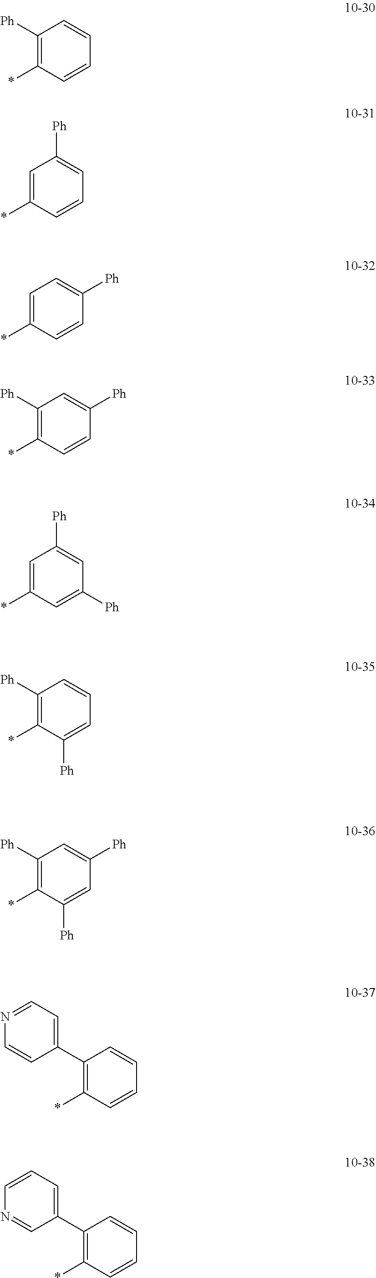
C1([Ph])=C(*)C=CC=C1.C1=C(*)C=CC=C1[Ph].C1=C(*)C=CC([Ph])=C1.C1([Ph])=C(*)C=CC([Ph])=C1.C1=C(*)C=C([Ph])C=C1[Ph].C1([Ph])=C(*)C([Ph])=CC=C1.C1([Ph])=C(*)C([Ph])=CC([Ph])=C1.C1(C2=CC=NC=C2)=C(*)C=CC=C1.C1(C2=CC=CN=C2)=C(*)C=CC=C1
